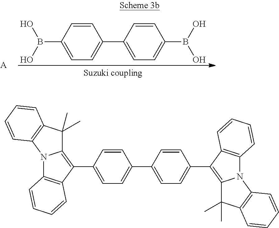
C1(C2=CC=C(C3=CC=C(C4=C5N(C6=C4C=CC=C6)C4=C(C5(C)C)C=CC=C4)C=C3)C=C2)=C2N(C3=C1C=CC=C3)C1=C(C2(C)C)C=CC=C1.B(C1=CC=C(C2=CC=C(B(O)O)C=C2)C=C1)(O)O.[A]
